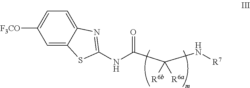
C1=C2C(=CC=C1[F3CO])N=C(NC(C(N[R7])([R6b])[R6a])=O)S2
